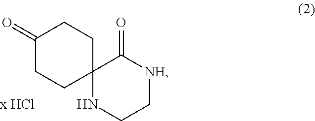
N1CC[NH]C(=O)C12CCC(=O)CC2
